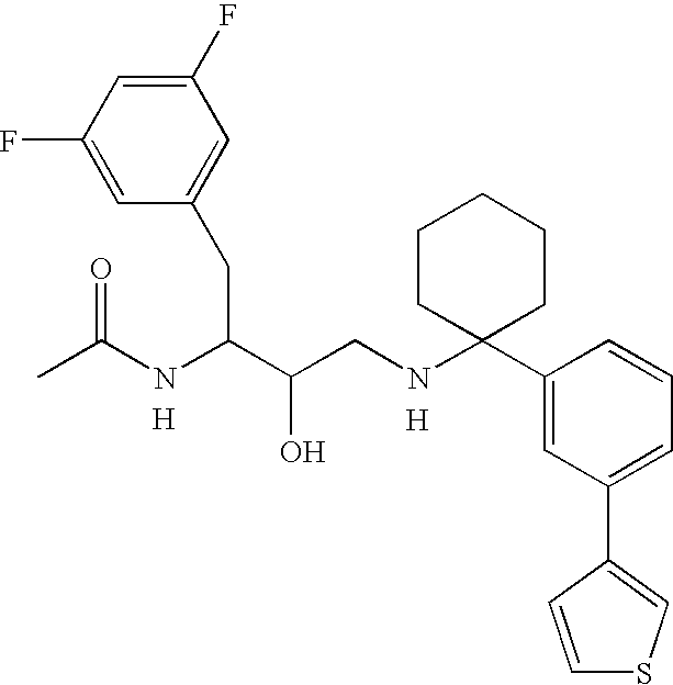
CC(NC(C(CNC1(C2=CC(C3=CSC=C3)=CC=C2)CCCCC1)O)CC1=CC(F)=CC(F)=C1)=O.[H].[H]
